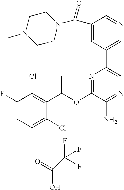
O=C(O)C(F)(F)F.C1=C(F)C(Cl)=C(C(OC2=NC(C3=CN=CC(C(N4CCN(C)CC4)=O)=C3)=CN=C2N)C)C(Cl)=C1
